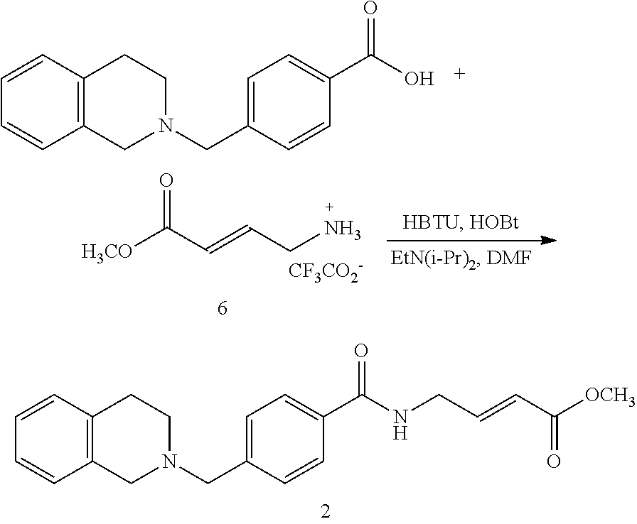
C(=CCN)C(=O)[H3CO].[CF3CO2-].C1=CC2=C(C=C1)CN(CC1=CC=C(C(NCC=CC([OCH3])=O)=O)C=C1)CC2.C1=CC2=C(C=C1)CN(CC1=CC=C(C(O)=O)C=C1)CC2
